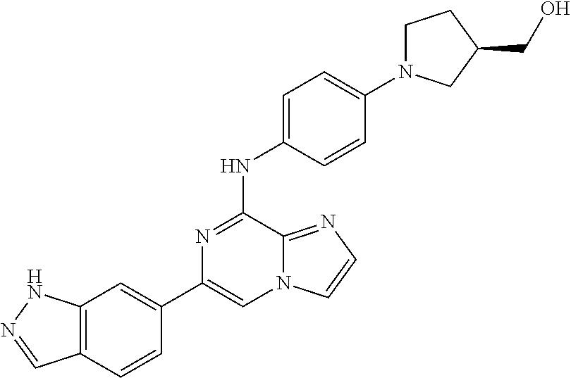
C1(C2=CC3=C(C=C2)C=NN3)=CN2C(=NC=C2)C(NC2=CC=C(N3CCC(CO)C3)C=C2)=N1
